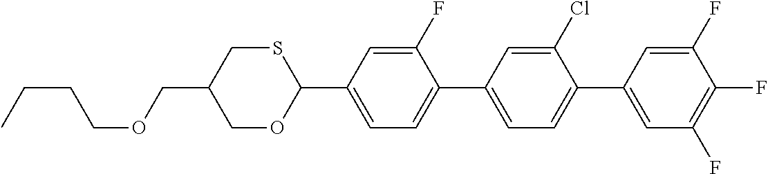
S1CC(COCCCC)COC1C1=CC=C(C2=CC=C(C3=CC(F)=C(F)C(F)=C3)C(Cl)=C2)C(F)=C1
